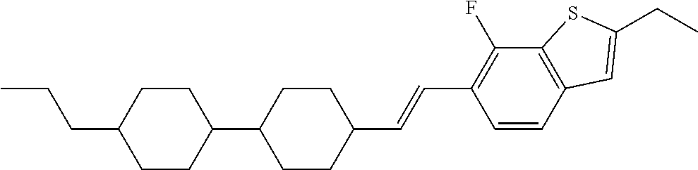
C1(C=CC2=C(F)C3=C(C=C2)C=C(CC)S3)CCC(C2CCC(CCC)CC2)CC1
